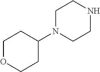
C1OCCC(N2CCNCC2)C1
